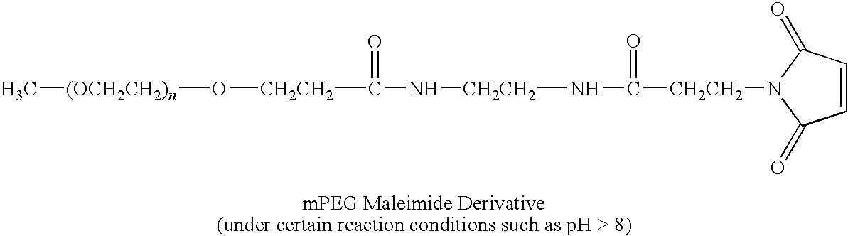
N1([CH2CH2]C(N[CH2CH2]NC([CH2CH2]O[(OCH2CH2)n]C)=O)=O)C(=O)C=CC1=O
